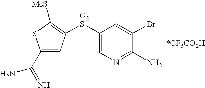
C1(C(=N)N)=CC([O2S]C2=CN=C(N)C(Br)=C2)=C([MeS])S1
